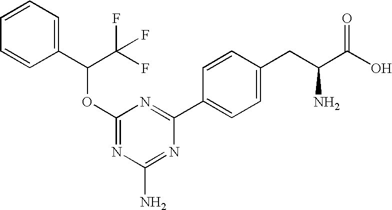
C1(OC(C2=CC=CC=C2)C(F)(F)F)=NC(N)=NC(C2=CC=C(CC(C(O)=O)N)C=C2)=N1
